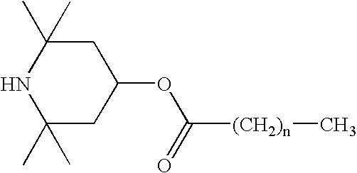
N1C(C)(C)CC(OC([(CH2)n]C)=O)CC1(C)C
